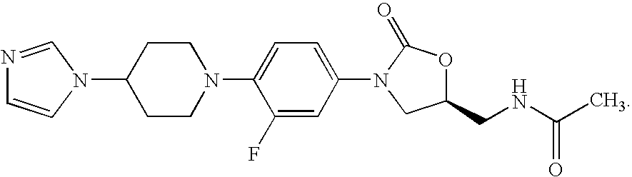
C1(N2C=CN=C2)CCN(C2=CC=C(N3C(=O)OC(CNC(C)=O)C3)C=C2F)CC1
